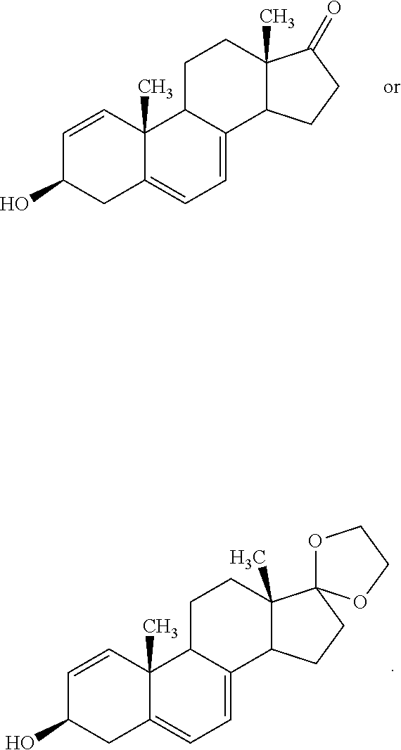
C12C(C)(CCC3C1=CC=C1C3(C)C=CC(O)C1)C(=O)CC2.C12C(C)(CCC3C1=CC=C1C3(C)C=CC(O)C1)C1(CC2)OCCO1
